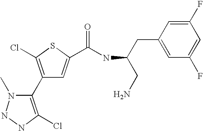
C1(C2=C(Cl)NNN2C)=C(Cl)SC(C(NC(CN)CC2=CC(F)=CC(F)=C2)=O)=C1
